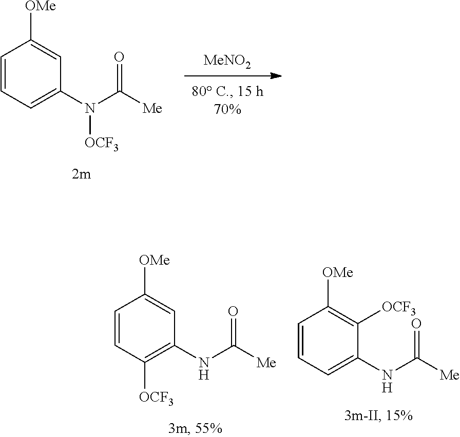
[MeNO2].N(C([Me])=O)([OCF3])C1=CC=CC([OMe])=C1.N(C([Me])=O)C1=C([OCF3])C=CC([OMe])=C1.N(C([Me])=O)C1=CC=CC([OMe])=C1[OCF3]
